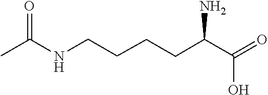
C(C(C(=O)O)N)CCCNC(C)=O
